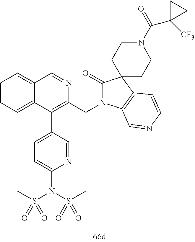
C1=CC=C2C(=C1)C=NC(CN1C(=O)C3(C4=C1C=NC=C4)CCN(C(=O)C1([CF3])CC1)CC3)=C2C1=CC=C(N(S(C)(=O)=O)S(C)(=O)=O)N=C1
